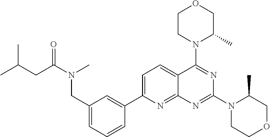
C1(CN(C(CC(C)C)=O)C)=CC=CC(C2=CC=C3C(=N2)N=C(N2CCOCC2C)N=C3N2C(C)COCC2)=C1
